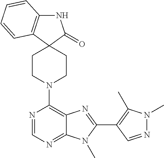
C1CN(C2=C3C(=NC=N2)N(C)C(C2=C(C)N(C)N=C2)=N3)CCC12C(=O)NC1=C2C=CC=C1
